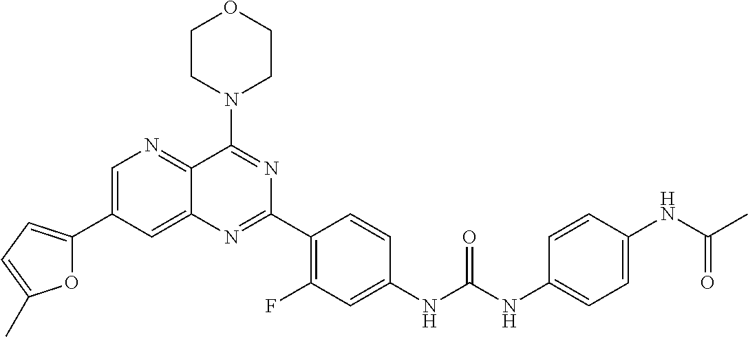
C1=C(C2=CC=C(C)O2)C=C2C(=N1)C(N1CCOCC1)=NC(C1=C(F)C=C(NC(NC3=CC=C(NC(C)=O)C=C3)=O)C=C1)=N2
